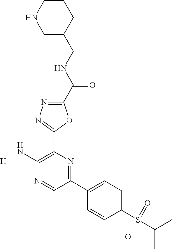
[H].C1(C(NCC2CCCNC2)=O)=NN=C(C2=C(N)N=CC(C3=CC=C(S(C(C)C)=O)C=C3)=N2)O1.O
